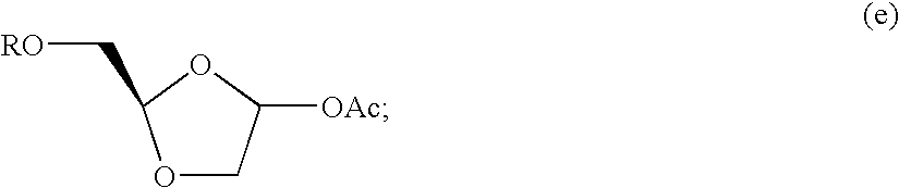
C(C1OCC([OAc])O1)[RO]
